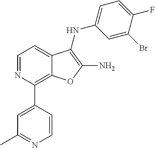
C1(C2=CC(C)=NC=C2)=C2C(=CC=N1)C(NC1=CC=C(F)C(Br)=C1)=C(N)O2
